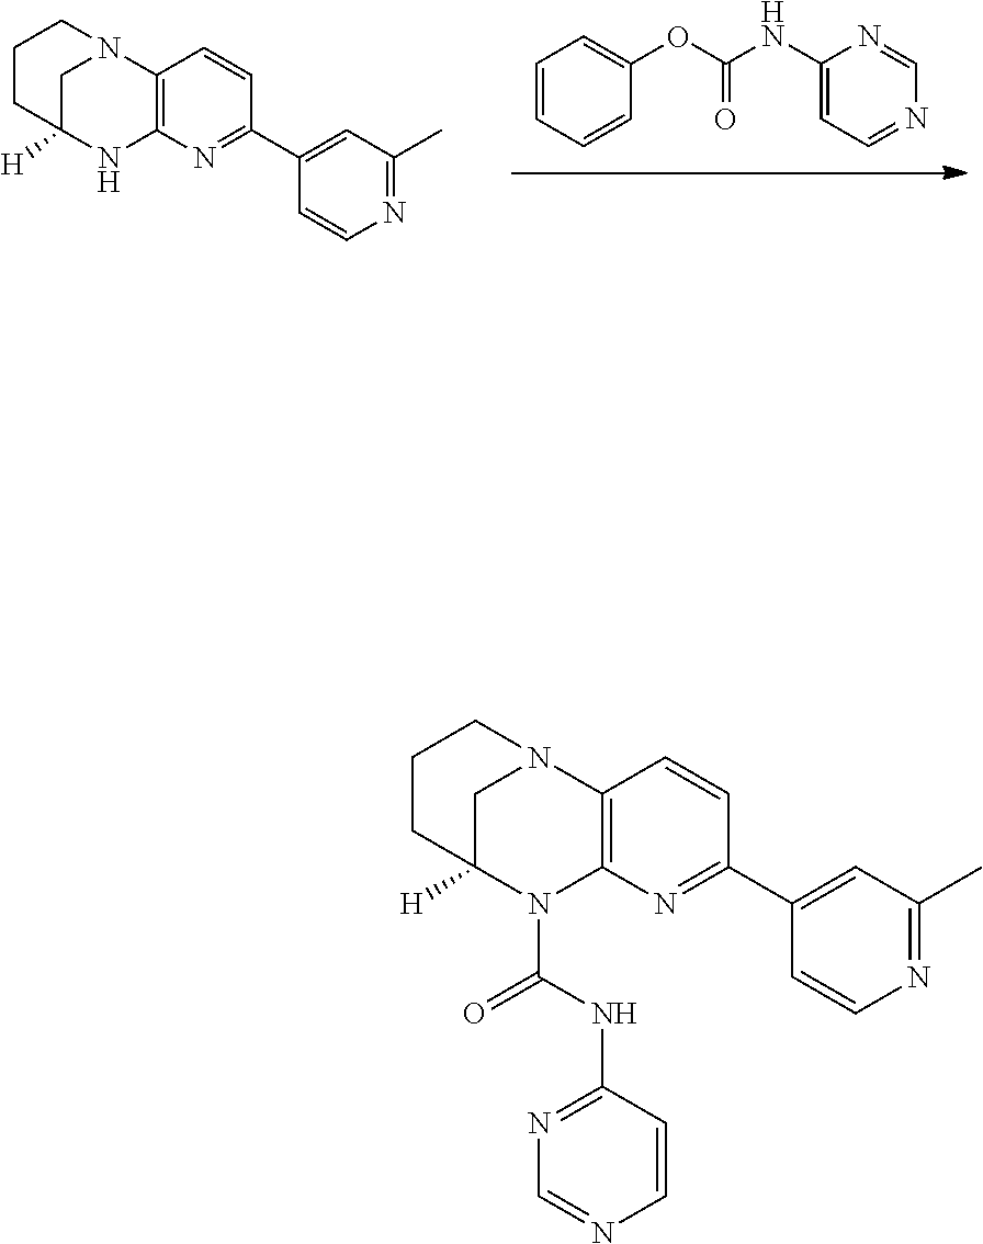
N12C3=C(N(C(NC4=NC=NC=C4)=O)C([H])(C1)CCC2)N=C(C1=CC(C)=NC=C1)C=C3.N12C3=C(NC([H])(C1)CCC2)N=C(C1=CC(C)=NC=C1)C=C3.N(C1=CC=NC=N1)C(OC1=CC=CC=C1)=O
